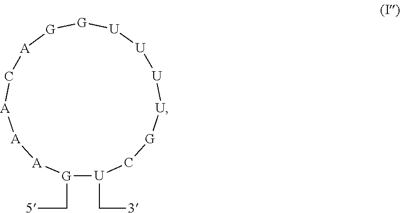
C1[G][U][U][U][U][G][G][A]C[A][A][A][G](C[5])[U]1C[3]
